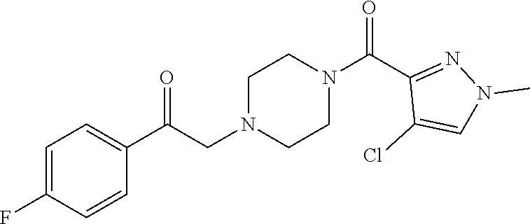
C1=C(F)C=CC(C(CN2CCN(C(C3=NN(C)C=C3Cl)=O)CC2)=O)=C1
